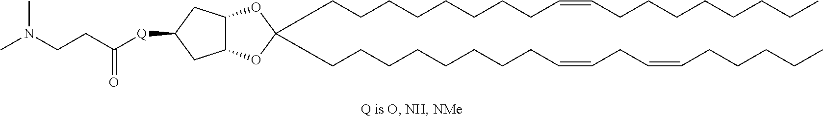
C(CCCCCCCC=CCCCCCCCC)C1(CCCCCCCCC=CCC=CCCCCC)OC2C(O1)CC([Q]C(CCN(C)C)=O)C2
